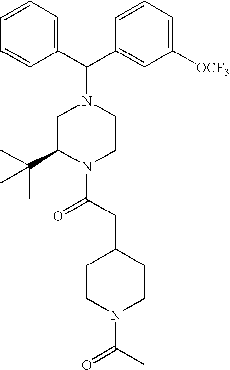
C1=CC=CC(C(C2=CC([OCF3])=CC=C2)N2CC(C(C)(C)C)N(C(CC3CCN(C(C)=O)CC3)=O)CC2)=C1
